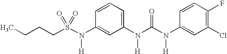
C1=CC(N(S(CCCC)(=O)=O)[H])=CC(N(C(N(C2=CC(Cl)=C(F)C=C2)[H])=O)[H])=C1
